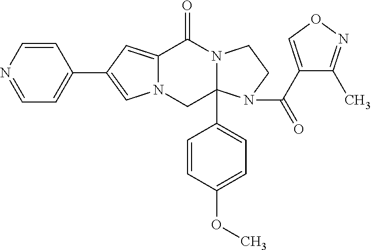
N12C(=CC(C3=CC=NC=C3)=C1)C(=O)N1C(C3=CC=C(OC)C=C3)(C2)N(C(C2=CON=C2C)=O)CC1
